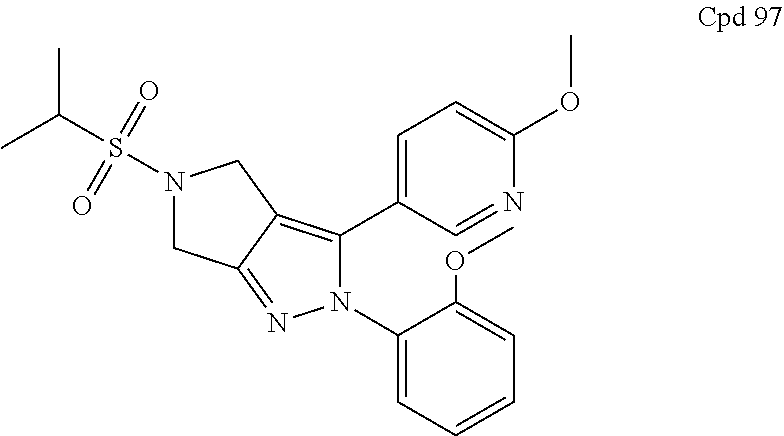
N1(S(C(C)C)(=O)=O)CC2=NN(C3=CC=CC=C3OC)C(C3=CC=C(OC)N=C3)=C2C1
